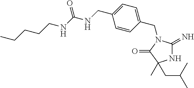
N1C(=N)N(CC2=CC=C(CNC(NCCCCC)=O)C=C2)C(=O)C1(C)CC(C)C
